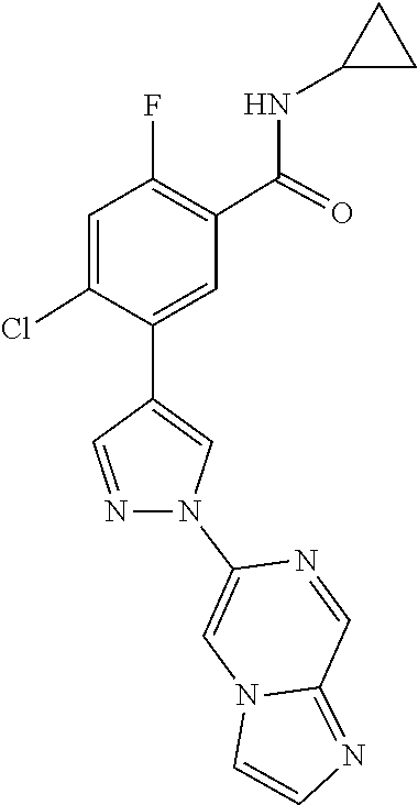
N1(C2=CN3C(=NC=C3)C=N2)C=C(C2=CC(C(NC3CC3)=O)=C(F)C=C2Cl)C=N1
